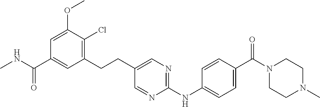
C1=C(OC)C(Cl)=C(CCC2=CN=C(NC3=CC=C(C(N4CCN(C)CC4)=O)C=C3)N=C2)C=C1C(NC)=O
